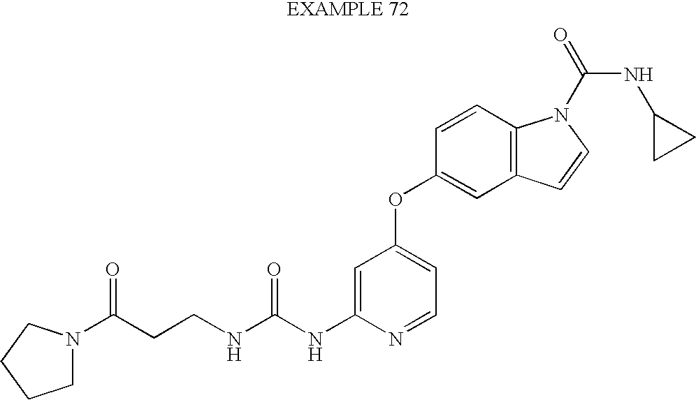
C(NC1=CC(OC2=CC3=C(C=C2)N(C(NC2CC2)=O)C=C3)=CC=N1)(=O)NCCC(=O)N1CCCC1
